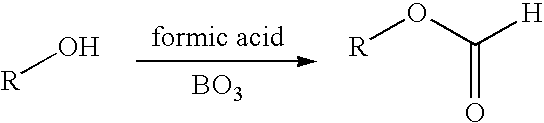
[R]O.O=C(O[R])[H].[BO3]
